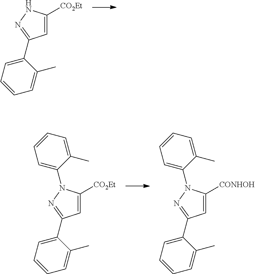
C1=C([CO2Et])N(C2=CC=CC=C2C)N=C1C1=CC=CC=C1C.C1=C([CONHOH])N(C2=CC=CC=C2C)N=C1C1=CC=CC=C1C.C1=C([CO2Et])NN=C1C1=CC=CC=C1C
